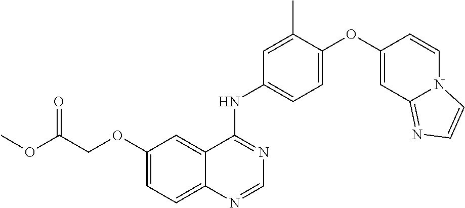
C12=CC=C(OCC(OC)=O)C=C1C(NC1=CC=C(OC3=CC4=NC=CN4C=C3)C(C)=C1)=NC=N2
